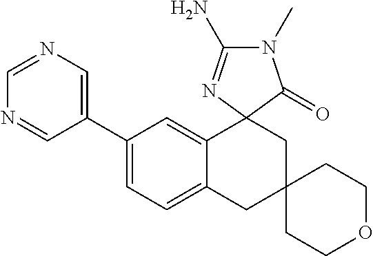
C1(C2=CN=CN=C2)=CC=C2C(=C1)C1(CC3(C2)CCOCC3)N=C(N)N(C)C1=O
